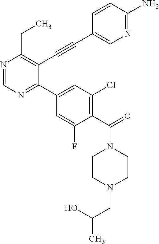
N1=CN=C(C2=CC(Cl)=C(C(=O)N3CCN(CC(C)O)CC3)C(F)=C2)C(C#CC2=CN=C(N)C=C2)=C1CC
